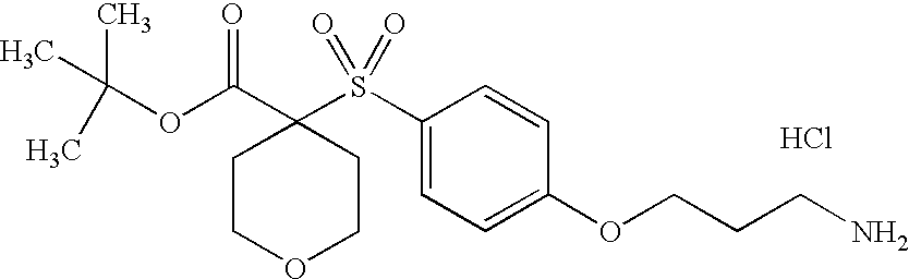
CC(C)(C)OC(=O)C1(S(=O)(=O)C2=CC=C(OCCCN)C=C2)CCOCC1.Cl
